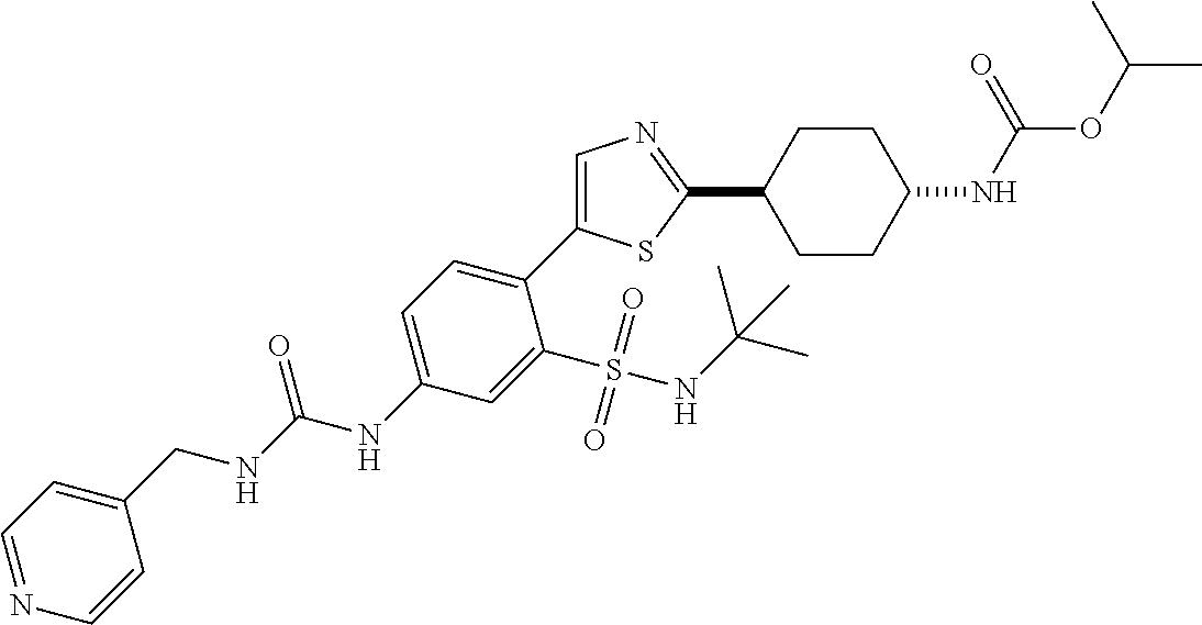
C1=NC=CC(CNC(NC2=CC=C(C3=CN=C(C4CCC(NC(OC(C)C)=O)CC4)S3)C(S(NC(C)(C)C)(=O)=O)=C2)=O)=C1
